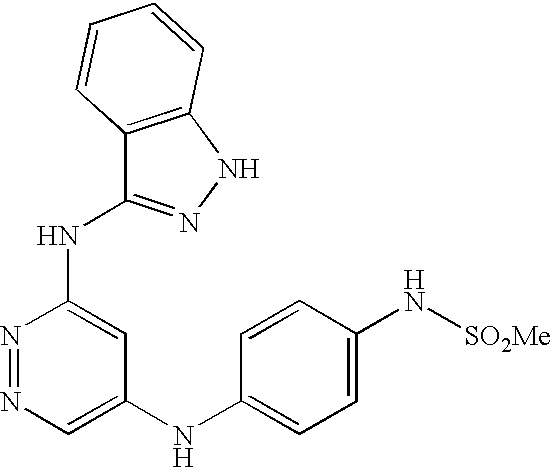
N1=NC(NC2=NNC3=C2C=CC=C3)=CC(NC2=CC=C(N[SO2Me])C=C2)=C1
